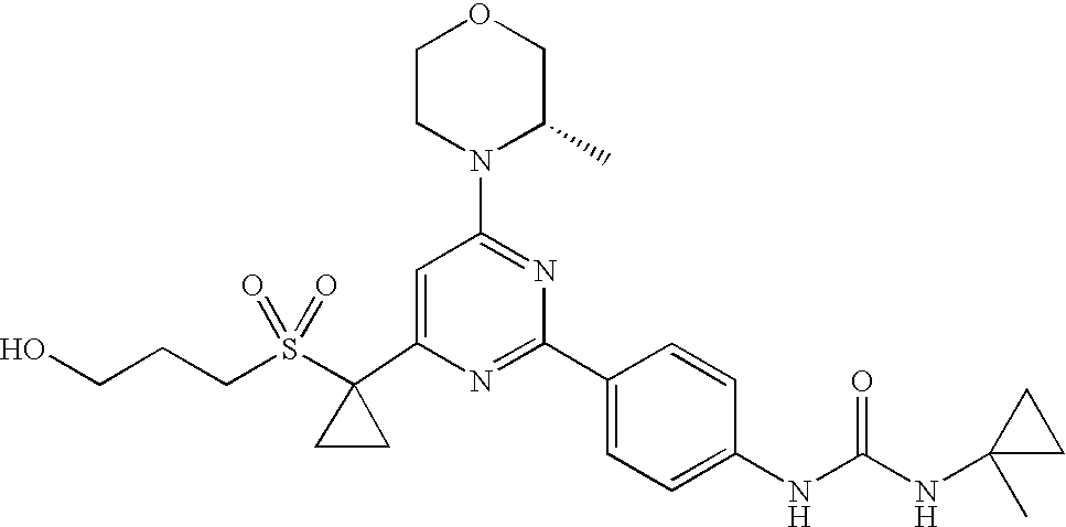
C1(C2(S(CCCO)(=O)=O)CC2)=CC(N2C(C)COCC2)=NC(C2=CC=C(NC(=O)NC3(C)CC3)C=C2)=N1
